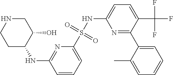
N(C1=NC(S(NC2=CC=C(C(F)(F)F)C(C3=CC=CC=C3C)=N2)(=O)=O)=CC=C1)C1C(O)CNCC1
